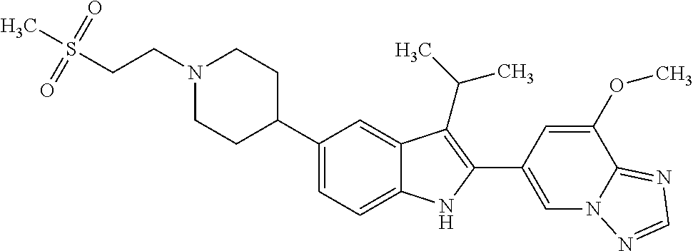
N1(CCS(C)(=O)=O)CCC(C2=CC=C3C(=C2)C(C(C)C)=C(C2=CN4C(=NC=N4)C(OC)=C2)N3)CC1
